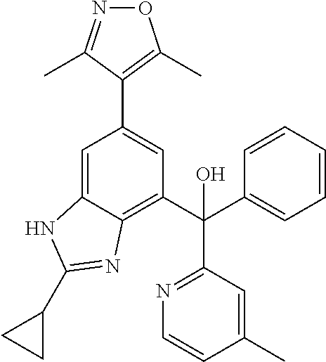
C1=C2C(=C(C(O)(C3=NC=CC(C)=C3)C3=CC=CC=C3)C=C1C1=C(C)ON=C1C)N=C(C1CC1)N2
